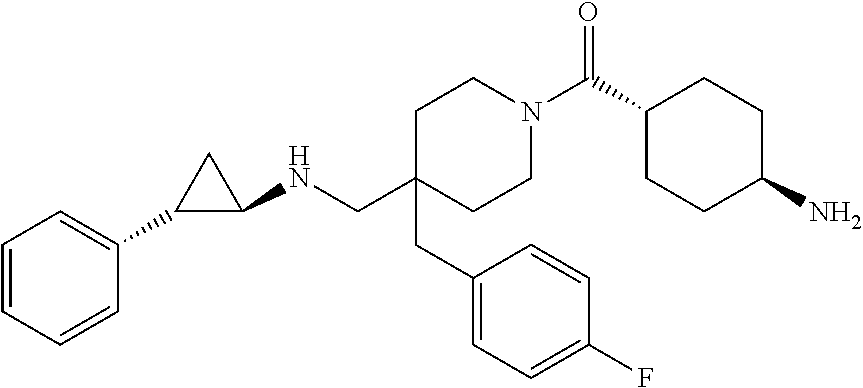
C(C1(CC2=CC=C(F)C=C2)CCN(C(C2CCC(N)CC2)=O)CC1)NC1C(C2=CC=CC=C2)C1
